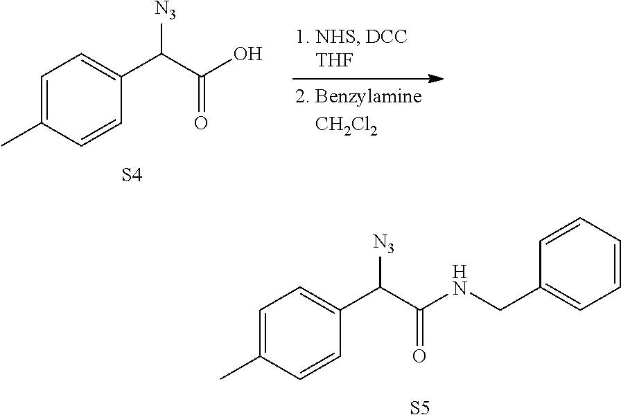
C1=C(C)C=CC(C(C(O)=O)[N3])=C1.[S4].C1=C(C)C=CC(C(C(NCC2=CC=CC=C2)=O)[N3])=C1.[S5]
